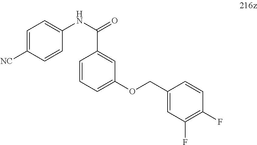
C1=C([NC])C=CC(NC(=O)C2=CC(OCC3=CC(F)=C(F)C=C3)=CC=C2)=C1
